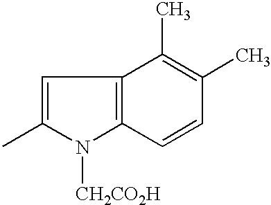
C1=C(C)N([CH2CO2H])C2=C1C(C)=C(C)C=C2
